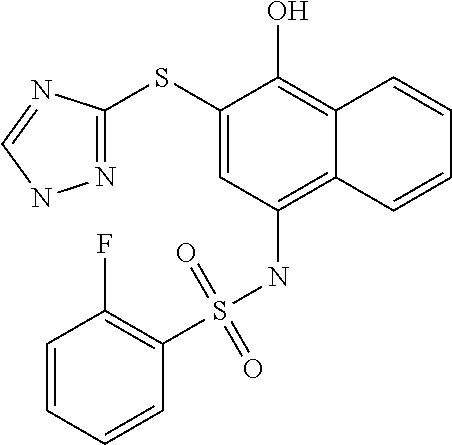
N1=C(SC2=CC(NS(C3=C(F)C=CC=C3)(=O)=O)=C3C(=C2O)C=CC=C3)N=CN1
